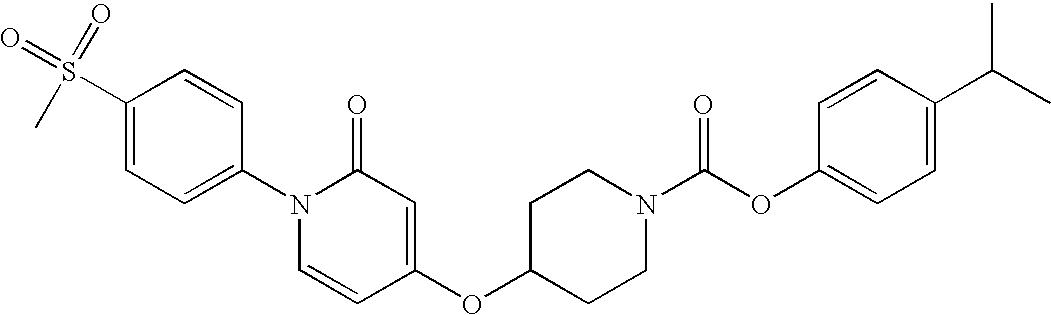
CS(C1=CC=C(N2C=CC(OC3CCN(C(OC4=CC=C(C(C)C)C=C4)=O)CC3)=CC2=O)C=C1)(=O)=O
